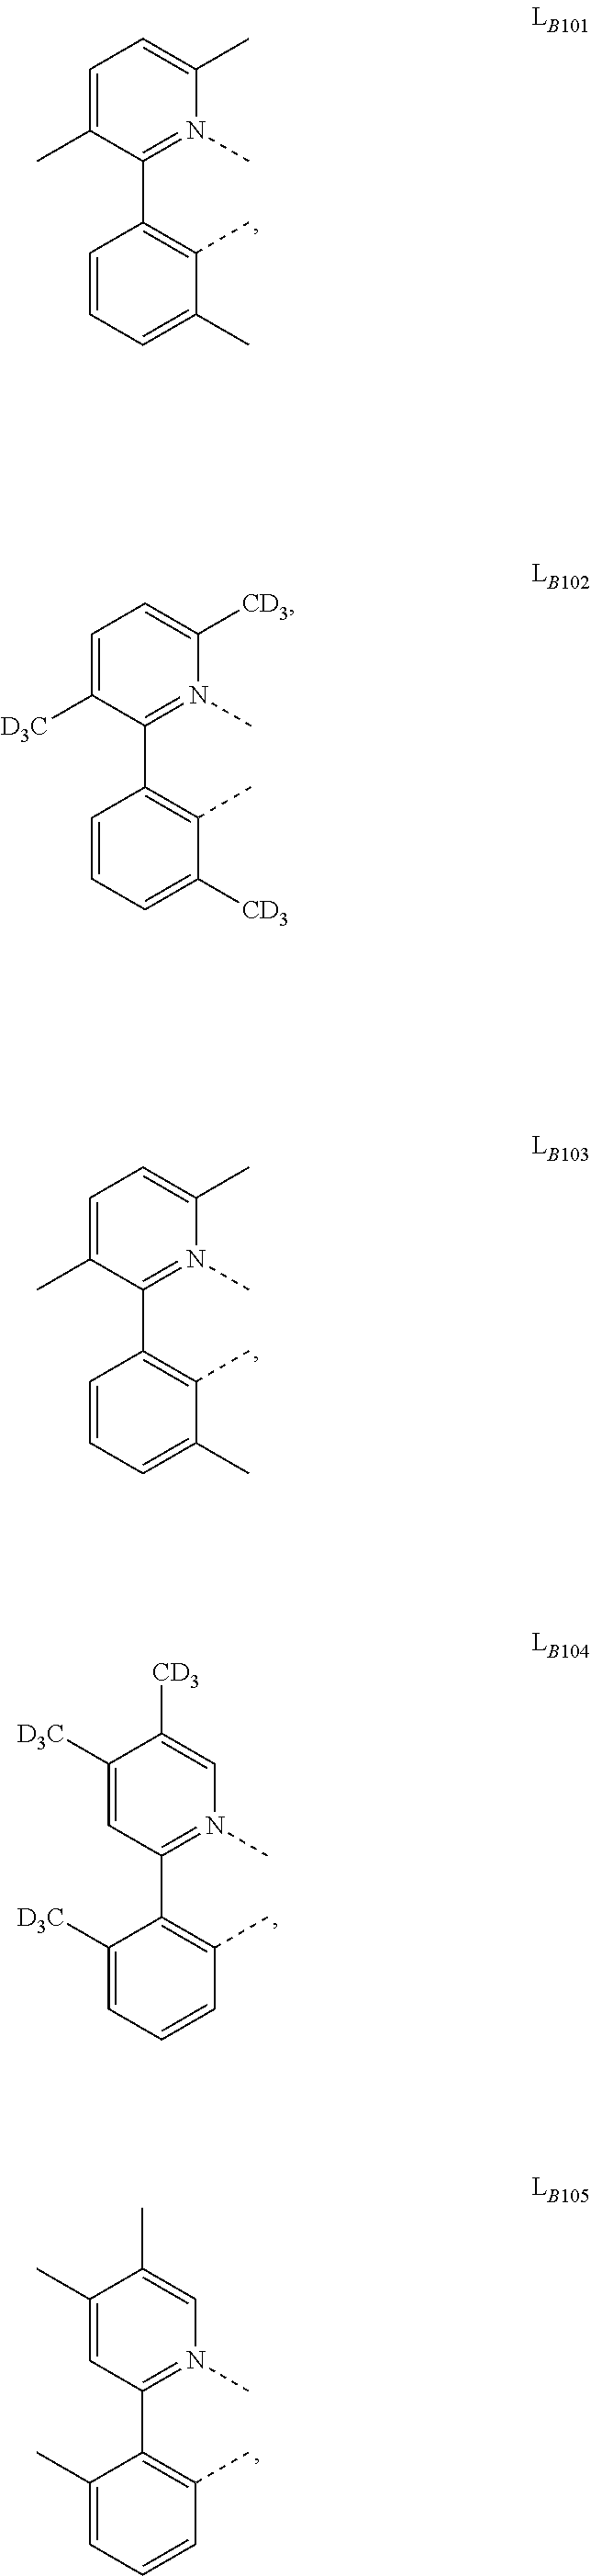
C1=C(C)C(C2=C(C)C(C)=CC=C2)=N(C)C(C)=C1.C1=C(C)C(C2=C(C)C(C)=CC=C2)=N(C)C(C)=C1.C1([D3C])=CC(C2=C(C)C=CC=C2[D3C])=N(C)C=C1[CD3].C1=C([D3C])C(C2=C(C)C([CD3])=CC=C2)=N(C)C([CD3])=C1.C1(C)=CC(C2=C(C)C=CC=C2C)=N(C)C=C1C
